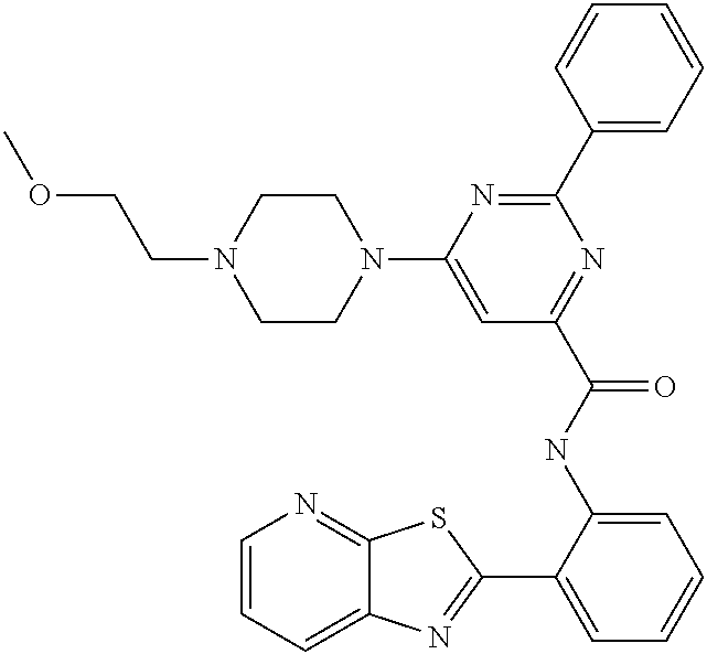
C1=CC=C2C(=N1)SC(C1=CC=CC=C1NC(C1=NC(C3=CC=CC=C3)=NC(N3CCN(CCOC)CC3)=C1)=O)=N2
